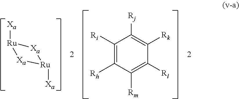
[Xa][Ru]1[Xa][Ru]([Xa])[Xa]1.C1([Ri])=C([Rh])C([Rm])=C([Rl])C([Rk])=C1[Rj]
